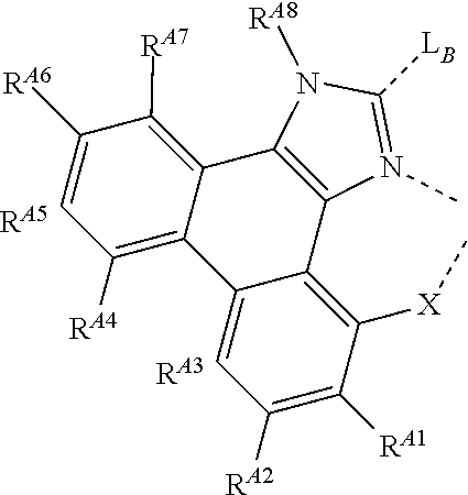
C12=C(N([RA8])C([LB])=N1C)C1=C([RA7])C([RA6])=CC([RA4])=C1C1=CC([RA2])=C([RA1])C([X]C)=C21.[RA5].[RA3]
